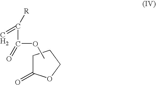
C1C(=O)OCC1.COC(C([R])=C)=O
